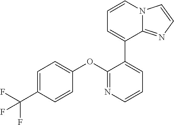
C1=C(C(F)(F)F)C=CC(OC2=NC=CC=C2C2=CC=CN3C2=NC=C3)=C1
